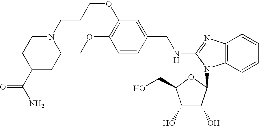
C1(OC)=C(OCCCN2CCC(C(N)=O)CC2)C=C(CNC2=NC3=C(C=CC=C3)N2C2C(O)C(O)C(CO)O2)C=C1
